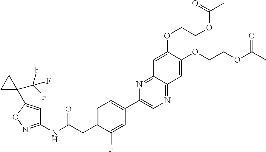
C1=C(CC(NC2=NOC(C3(C(F)(F)F)CC3)=C2)=O)C(F)=CC(C2=CN=C3C(=N2)C=C(OCCOC(C)=O)C(OCCOC(C)=O)=C3)=C1
